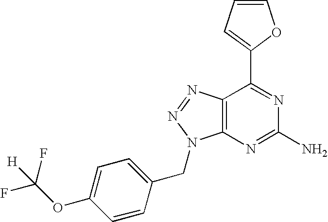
C1=CC=C(C2=NC(N)=NC3=C2N=NN3CC2=CC=C(OC(F)(F)[H])C=C2)O1
